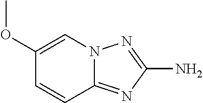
C1(OC)=CN2C(=NC(N)=N2)C=C1
